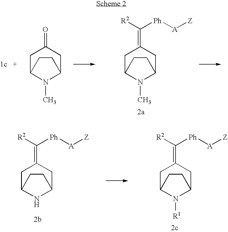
C1C2N(C)C(CC1=O)CC2.C1C2N(C)C(CC1=C([R2])[Ph][A][Z])CC2.C1C2NC(CC1=C([R2])[Ph][A][Z])CC2.C1C2N([R1])C(CC1=C([R2])[Ph][A][Z])CC2
